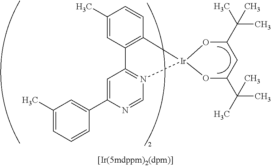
C1(C)=CC2=C(C=C1)[Ir]1(N3=C2C=C(C2=CC(C)=CC=C2)N=C3)OC(C(C)(C)C)CC(C(C)(C)C)O1
